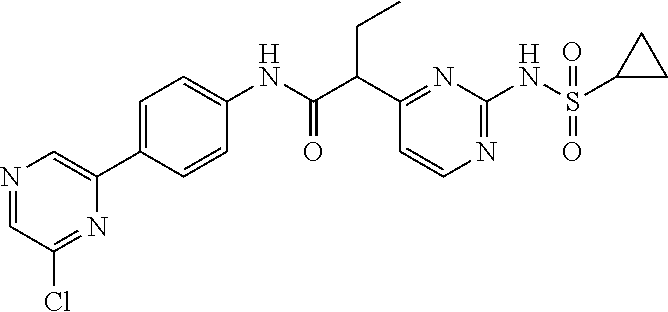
C1(C(C(NC2=CC=C(C3=CN=CC(Cl)=N3)C=C2)=O)CC)=NC(NS(C2CC2)(=O)=O)=NC=C1
